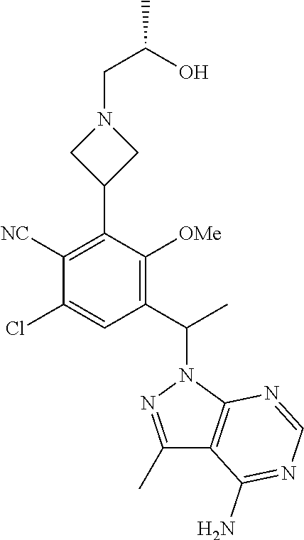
C1(C(C)N2N=C(C)C3=C2N=CN=C3N)=C([OMe])C(C2CN(CC(O)C)C2)=C([NC])C(Cl)=C1
